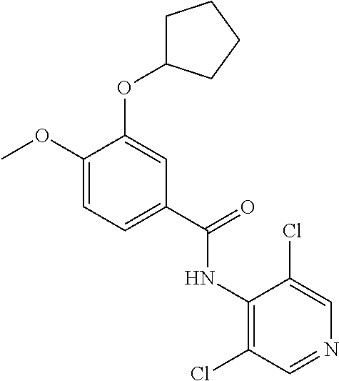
C1(OC)=CC=C(C(NC2=C(Cl)C=NC=C2Cl)=O)C=C1OC1CCCC1
